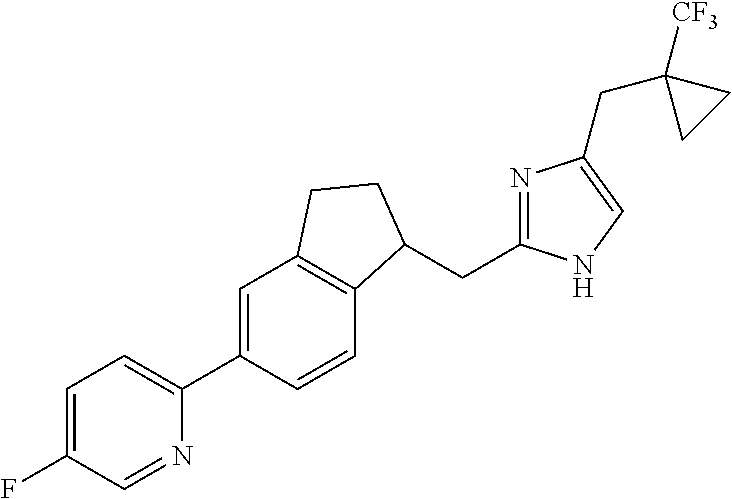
C1=C(F)C=NC(C2=CC3=C(C=C2)C(CC2=NC(CC4([CF3])CC4)=CN2)CC3)=C1
